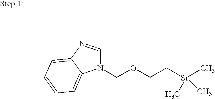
N1(COCC[Si](C)(C)C)C=NC2=CC=CC=C12
